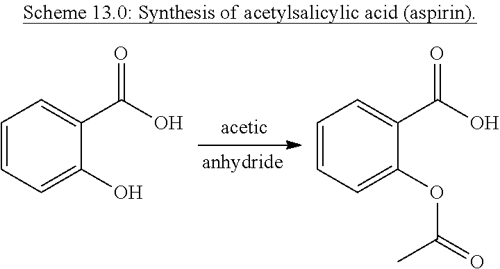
C1=CC=C(O)C(C(O)=O)=C1.C1=CC=C(OC(=O)C)C(C(O)=O)=C1
